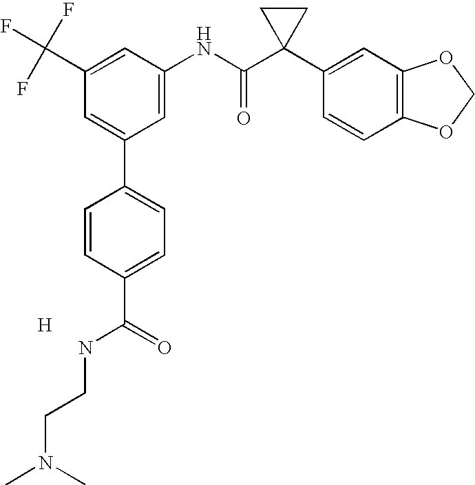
C1(C(F)(F)F)=CC(NC(C2(C3=CC4=C(C=C3)OCO4)CC2)=O)=CC(C2=CC=C(C(=O)NCCN(C)C)C=C2)=C1.[H]
